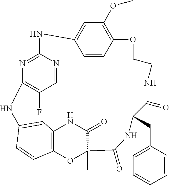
C12=CC3=C(C=C1)OC(C)(C(=O)N3)C(=O)NC(CC1=CC=CC=C1)C(=O)NCCOC1=C(OC)C=C(NC3=NC(=C(F)C=N3)N2)C=C1
